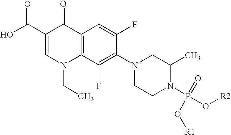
C1(C(O)=O)=CN(CC)C2=C(C1=O)C=C(F)C(N1CCN(P(O[R1])(=O)O[R2])C(C)C1)=C2F
